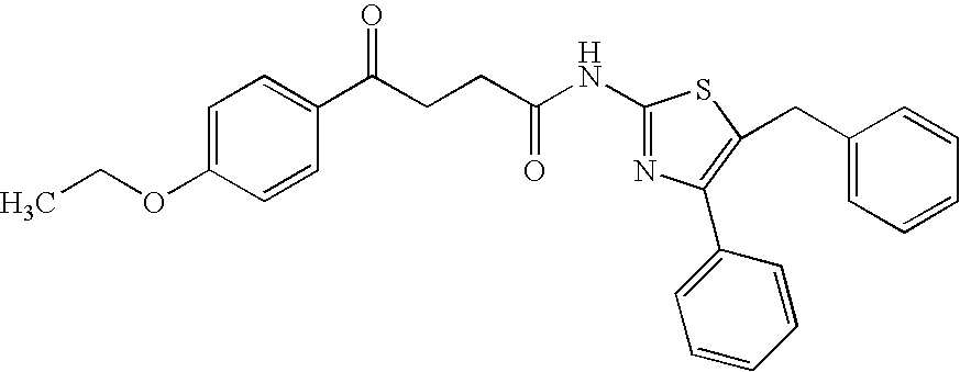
C1=C(OCC)C=CC(C(CCC(NC2=NC(C3=CC=CC=C3)=C(CC3=CC=CC=C3)S2)=O)=O)=C1
